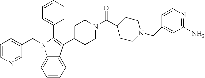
C1=CN=CC(CN2C3=CC=CC=C3C(C3CCN(C(C4CCN(CC5=CC(N)=NC=C5)CC4)=O)CC3)=C2C2=CC=CC=C2)=C1
